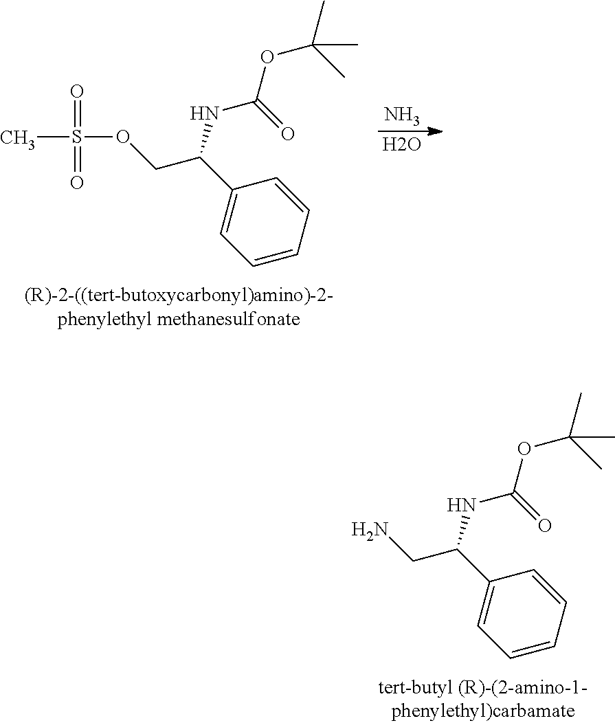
CS(OCC(C1=CC=CC=C1)NC(=O)OC(C)(C)C)(=O)=O.N.O.NCC(C1=CC=CC=C1)NC(=O)OC(C)(C)C
